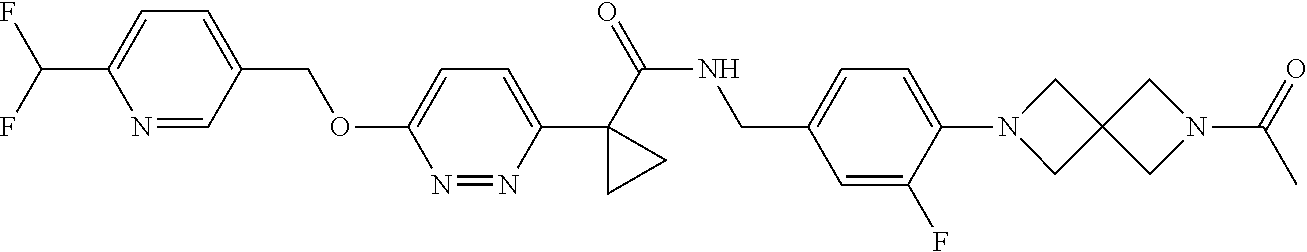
C(C1=CC=C(C(F)F)N=C1)OC1=CC=C(C2(C(NCC3=CC=C(N4CC5(C4)CN(C(=O)C)C5)C(F)=C3)=O)CC2)N=N1
